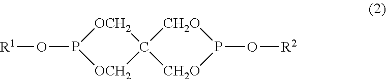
[R1]OP1[OCH2]C2([OCH2]1)[CH2O]P(O[R2])[CH2O]2
